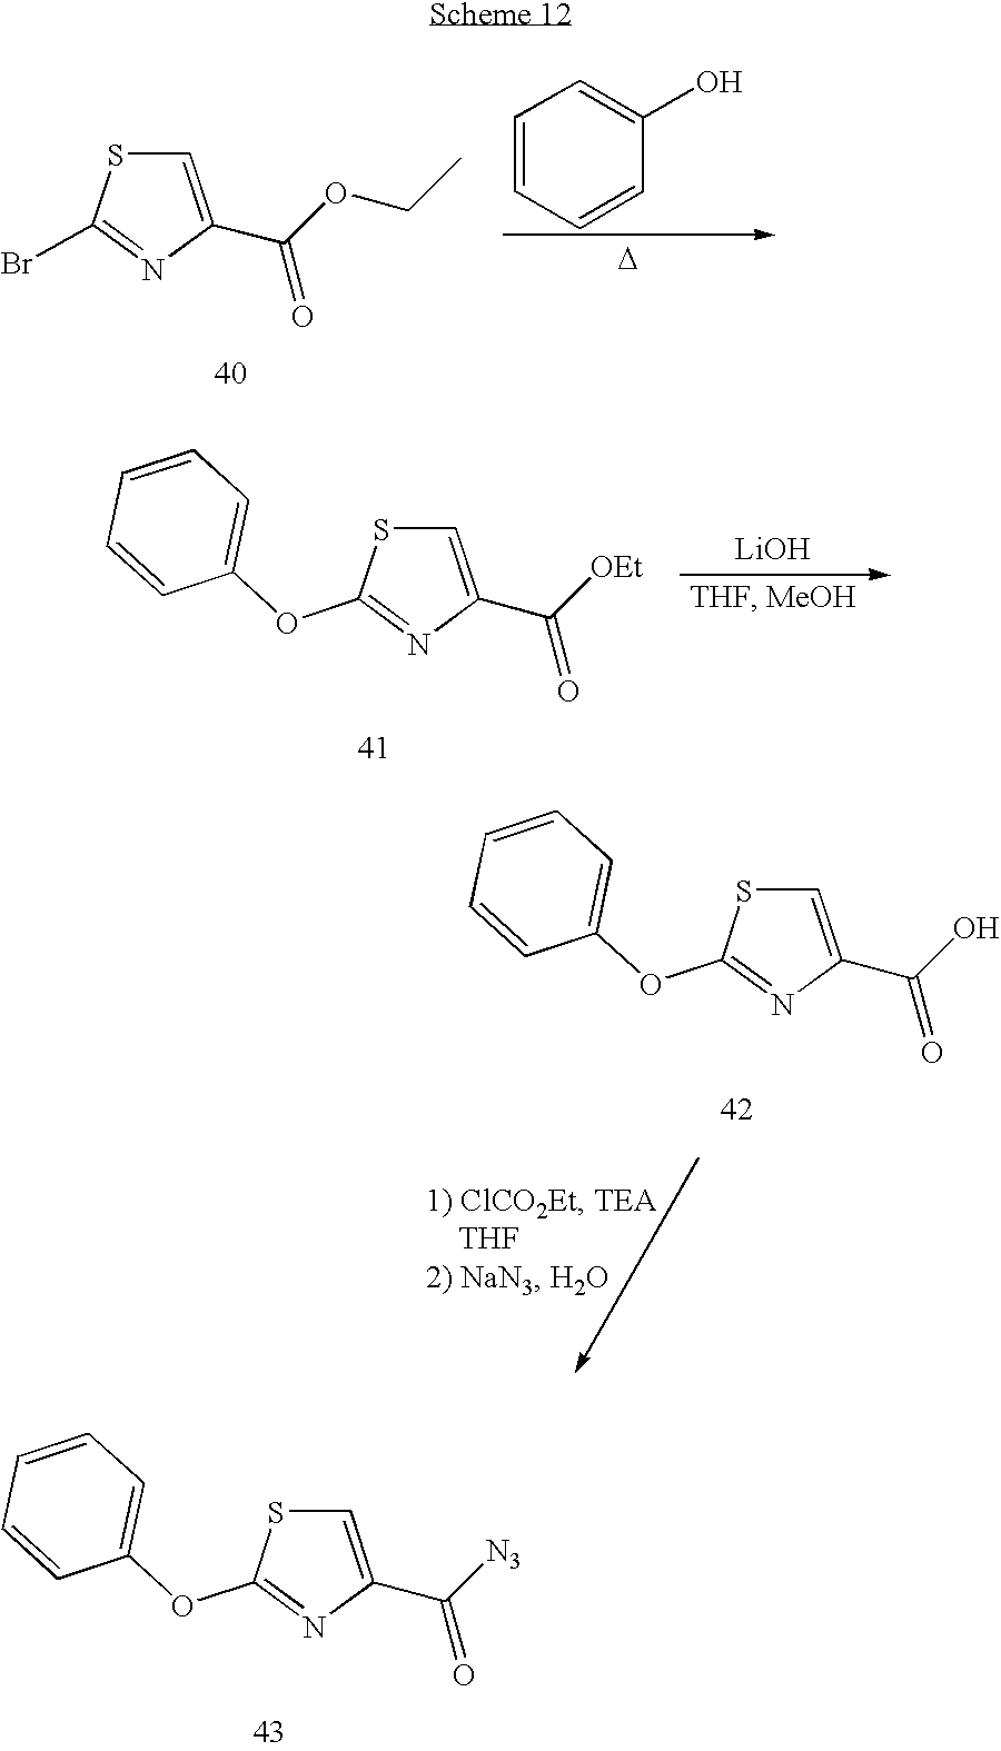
C1=C(C([N3])=O)N=C(OC2=CC=CC=C2)S1.C1=CC=CC(O)=C1.[D].C1=C(C(OCC)=O)N=C(Br)S1.[LiOH].C1=C(C([OEt])=O)N=C(OC2=CC=CC=C2)S1.C1=C(C(O)=O)N=C(OC2=CC=CC=C2)S1
